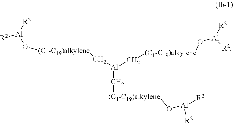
[Al]([R2])([R2])O[(C1-C19)alkylene]C[Al](C[(C1-C19)alkylene]O[Al]([R2])[R2])C[(C1-C19)alkylene]O[Al]([R2])[R2]
